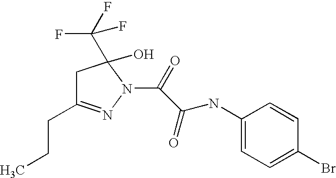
C1C(CCC)=NN(C(C(NC2=CC=C(Br)C=C2)=O)=O)C1(C(F)(F)F)O
